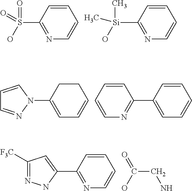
N1=C(S(O)(=O)=O)C=CC=C1.N1=C([Si](O)(C)C)C=CC=C1.C1=CN(C2=CC=CCC2)N=C1.C1(C2=CC=CC=C2)=NC=CC=C1.C1([F3C])=NNC(C2=NC=CC=C2)=C1.C(CN)(O)=O
